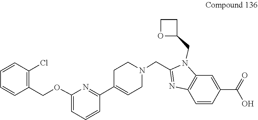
C1C(C2=NC(OCC3=C(Cl)C=CC=C3)=CC=C2)=CCN(CC2=NC3=C(N2CC2OCC2)C=C(C(=O)O)C=C3)C1
